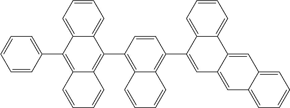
C1=CC(C2=C3C(=C(C4=C5C(=C(C6=CC7=CC8=CC=CC=C8C=C7C7=CC=CC=C67)C=C4)C=CC=C5)C4=CC=CC=C24)C=CC=C3)=CC=C1
